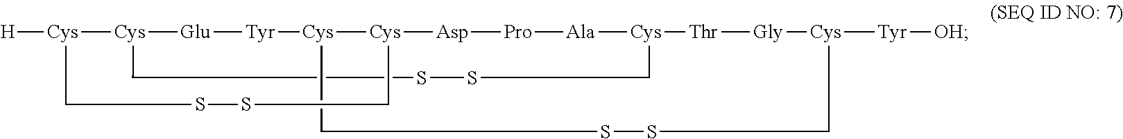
[Cys]12[Glu][Tyr][Cys]3[Cys]([Asp][Pro][Ala][Cys]([Thr][Gly][Cys]([Tyr][OH])CSSC3)CSSC1)CSSC[Cys]2[H]
